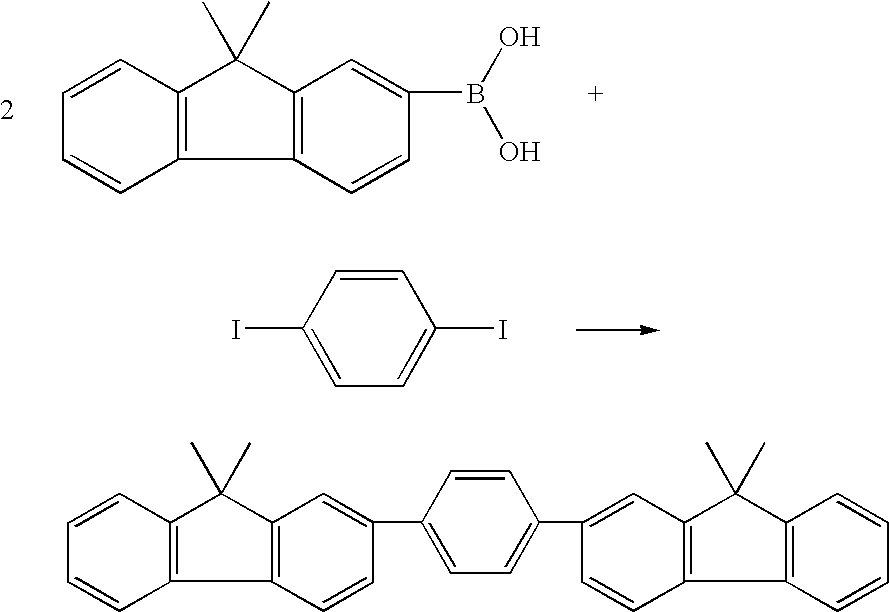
C1=CC(B(O)O)=CC2=C1C1=C(C2(C)C)C=CC=C1.C1=C(I)C=CC(I)=C1.C1=C(C2=CC3=C(C4=C(C=CC=C4)C3(C)C)C=C2)C=CC(C2=CC3=C(C=C2)C2=C(C3(C)C)C=CC=C2)=C1
